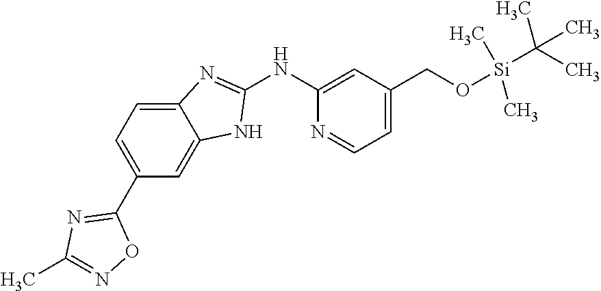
C1(NC2=CC(CO[Si](C(C)(C)C)(C)C)=CC=N2)=NC2=CC=C(C3=NC(C)=NO3)C=C2N1
